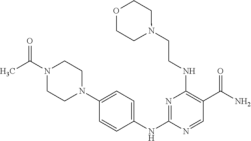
C1=CC(NC2=NC(NCCN3CCOCC3)=C(C(N)=O)C=N2)=CC=C1N1CCN(C(=O)C)CC1
